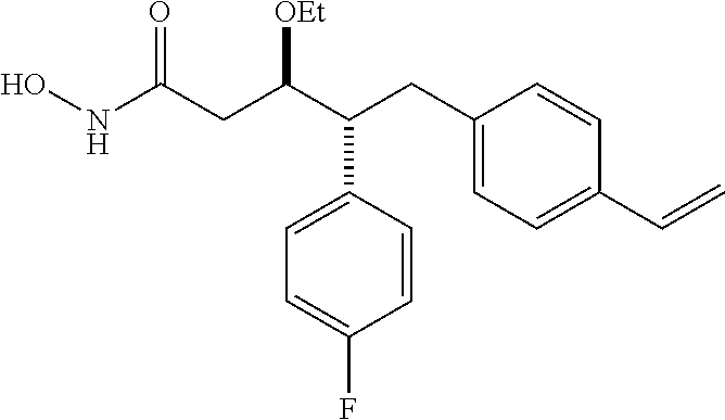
ONC(CC(C(CC1=CC=C(C=C)C=C1)C1=CC=C(F)C=C1)[OEt])=O
